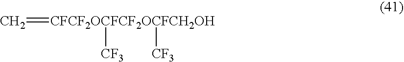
C=[CFCF2OCFCF2OCFCH2OH]([CF3])[CF3]
